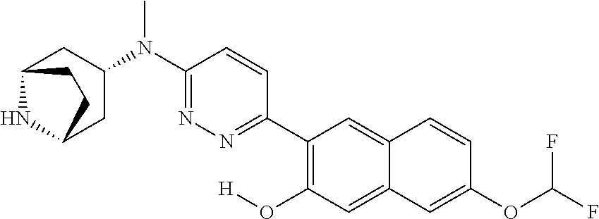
N(C)(C1=NN=C(C2=C(O[H])C=C3C(=C2)C=CC(OC(F)F)=C3)C=C1)C1CC2NC(C1)CC2
